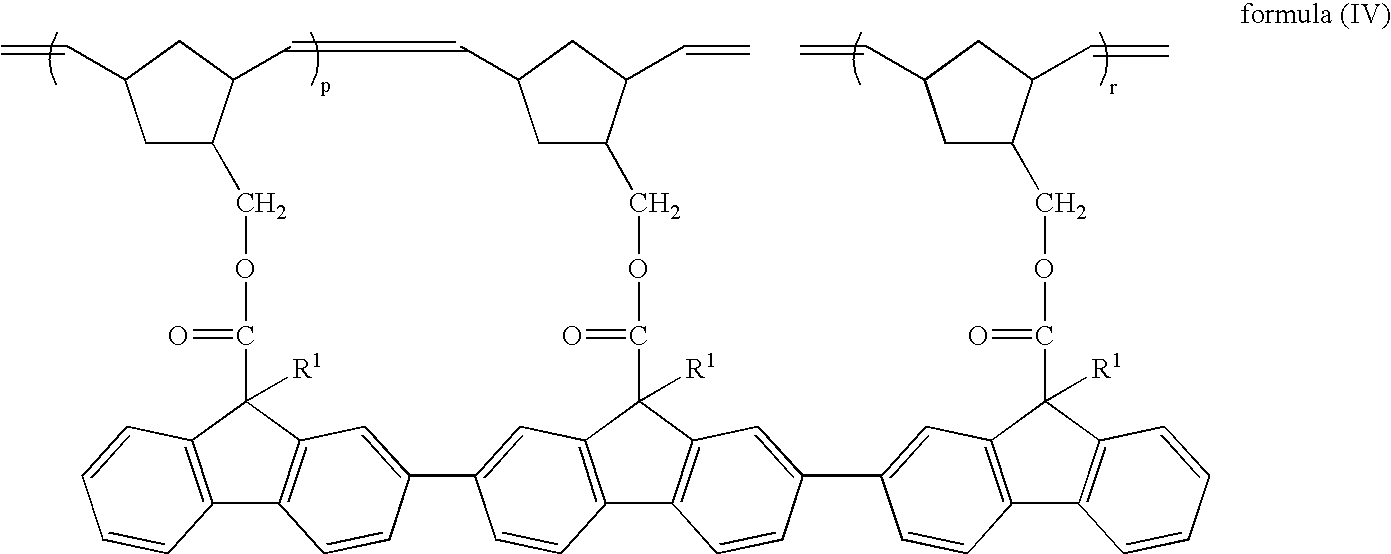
C12=C(C(C(OCC3CC(C=C)CC3C)=O)([R1])C3=C1C=CC(C1=CC4=C(C5=C(C4(C(OCC4CC(C)CC4C=C)=O)[R1])C=C(C4=CC6=C(C7=C(C6(C(OCC6CC(C=C)CC6C=C)=O)[R1])C=CC=C7)C=C4)C=C5)C=C1)=C3)C=CC=C2
